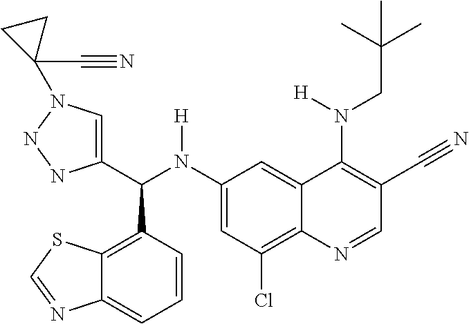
C1(N(C(C2=CN(C3(C#N)CC3)NN2)C2=C3C(=CC=C2)N=CS3)[H])=CC(Cl)=C2C(=C1)C(N(CC(C)(C)C)[H])=C(C#N)C=N2
